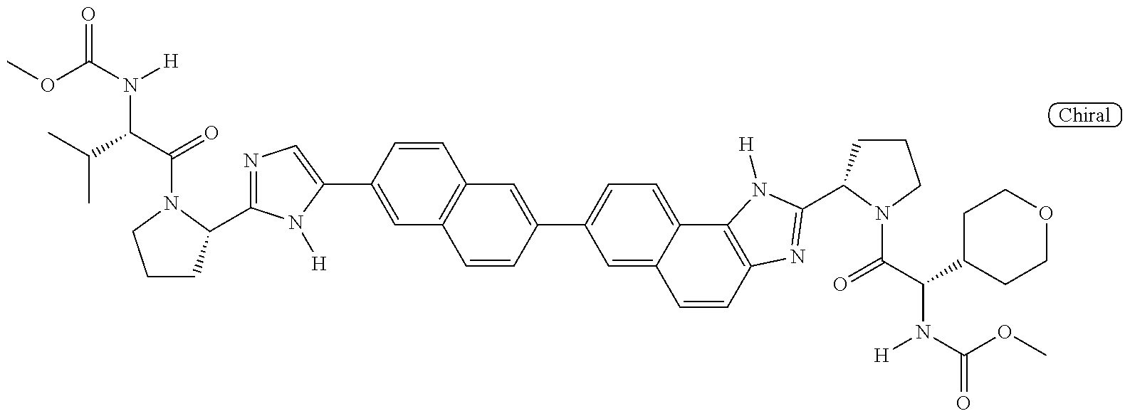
COC(=O)N(C(C(C)C)C(=O)N1C(C2=NC=C(C3=CC4=C(C=C3)C=C(C3=CC=C5C(=C3)C=CC3=C5N([H])C(C5CCCN5C(=O)C(N([H])C(=O)OC)C5CCOCC5)=N3)C=C4)N2[H])CCC1)[H]
